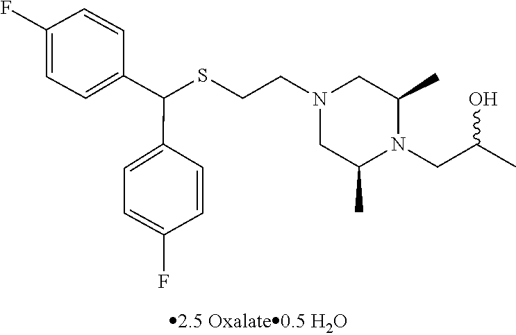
S(CCN1CC(C)N(CC(C)O)C(C)C1)C(C1=CC=C(F)C=C1)C1=CC=C(F)C=C1
